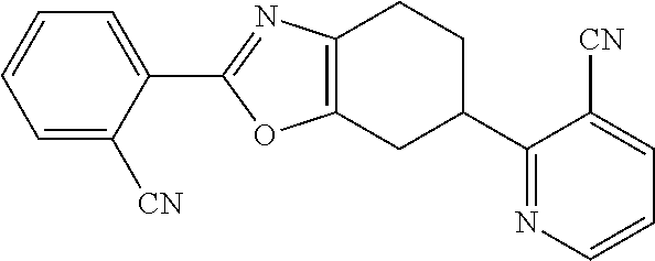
C1=C([CN])C(C2=NC3=C(CC(C4=NC=CC=C4[CN])CC3)O2)=CC=C1
